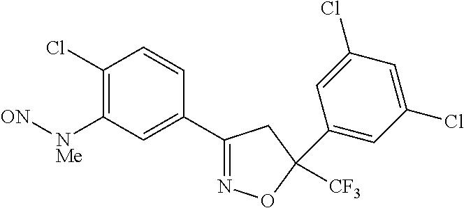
C1([NMe][ON])=C(Cl)C=CC(C2=NOC([CF3])(C3=CC(Cl)=CC(Cl)=C3)C2)=C1
